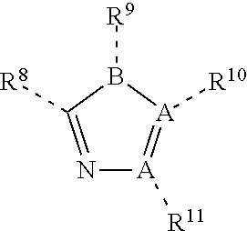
N1=C([R8])B([R9])[A]([R10])=[A]1[R11]
